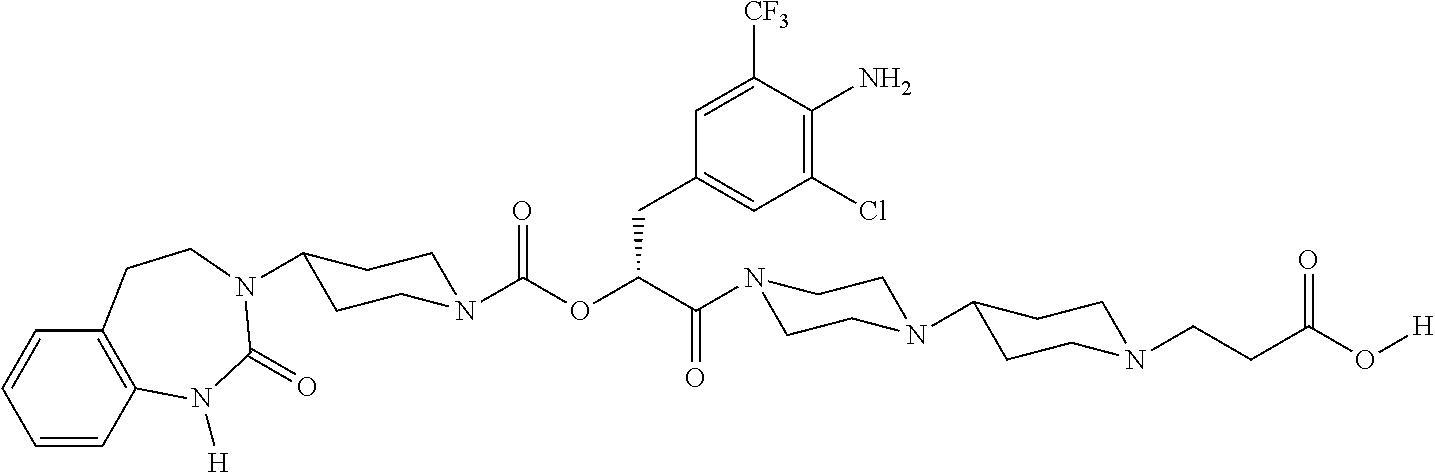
C1=CC2=C(C=C1)CCN(C1CCN(C(=O)OC(CC3=CC(Cl)=C(N)C([CF3])=C3)C(=O)N3CCN(C4CCN(CCC(O[H])=O)CC4)CC3)CC1)C(=O)N2[H]
